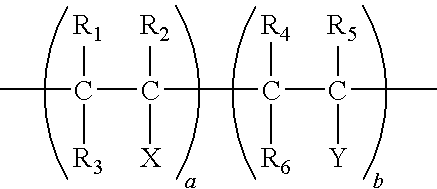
CC([R3])([R1])C(C(C(C)([R5])[Y])([R6])[R4])([R2])[X]
